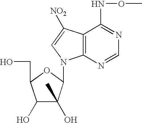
C1(O)C(O)(C)C(N2C3=C(C(NOC)=NC=N3)C([NO2])=C2)OC1CO
